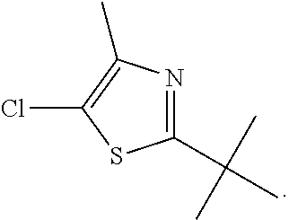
C1(C(C)(C)C)=NC(C)=C(Cl)S1
